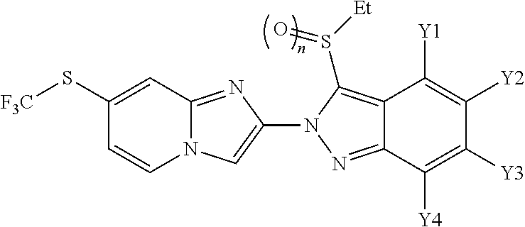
N12C(=NC(N3N=C4C(=C3S([Et])=O)C([Y1])=C([Y2])C([Y3])=C4[Y4])=C1)C=C(S[F3C])C=C2
